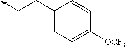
C1(CC->C)=CC=C([OCF3])C=C1
